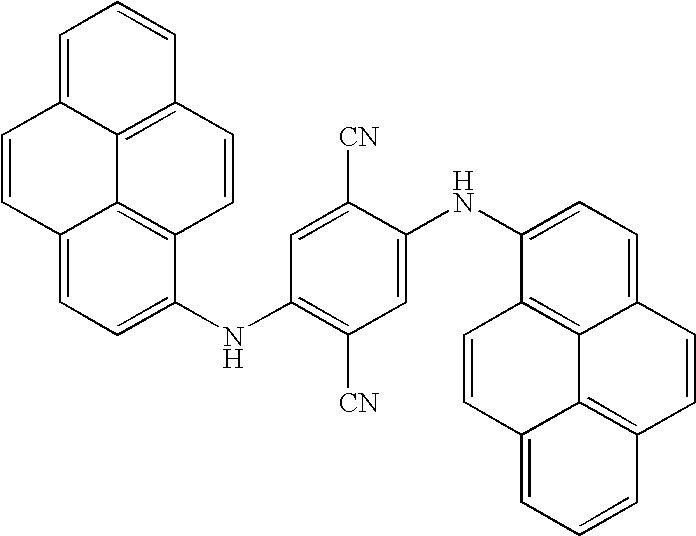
C1=C2C3=C(C(NC4=C([CN])C=C(NC5=CC=C6C7=C5C=CC5=CC=CC(=C75)C=C6)C([CN])=C4)=C1)C=CC1=C3C(=CC=C1)C=C2
